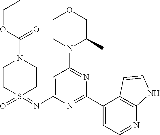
C1=C(N=S2(=O)CCN(C(OCC)=O)CC2)N=C(C2=CC=NC3=C2C=CN3)N=C1N1C(C)COCC1
